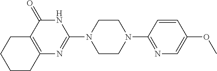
C12=C(C(=O)NC(N3CCN(C4=NC=C(OC)C=C4)CC3)=N1)CCCC2
